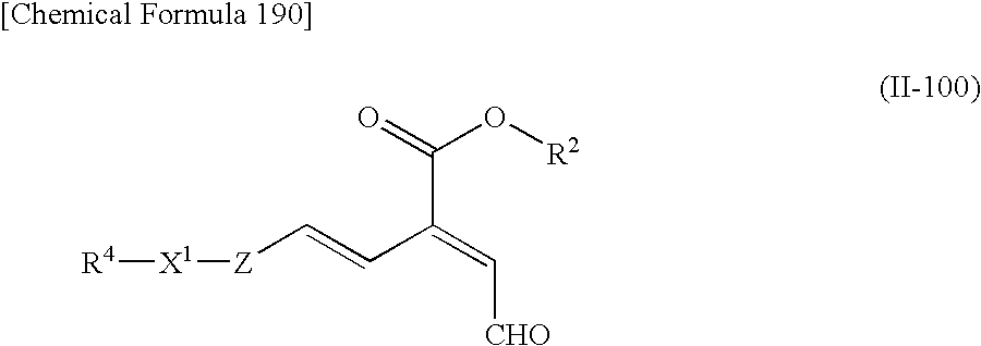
[R4][X1][Z]C=CC(=C[CHO])C(=O)O[R2]
